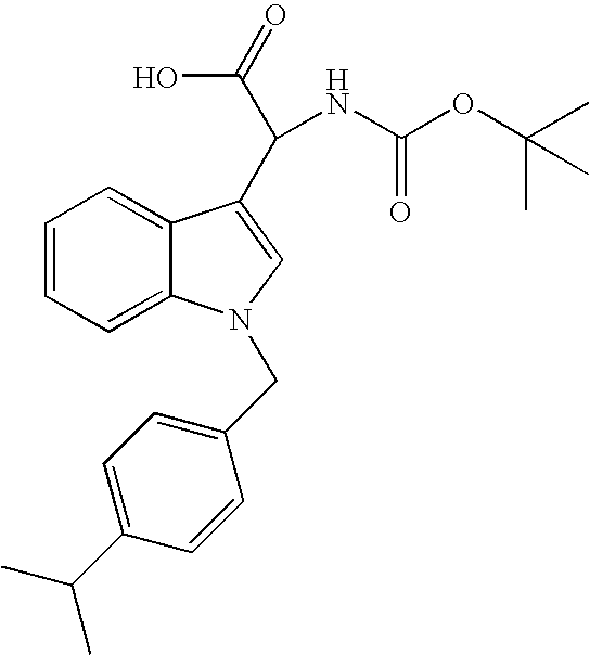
C1=CC=C2C(=C1)N(CC1=CC=C(C(C)C)C=C1)C=C2C(C(=O)O)NC(OC(C)(C)C)=O
